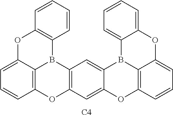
C1=CC=CC2=C1OC1=CC=CC3=C1B2C1=C(O3)C=C2C(=C1)B1C3=C(O2)C=CC=C3OC2=CC=CC=C12.[C4]
